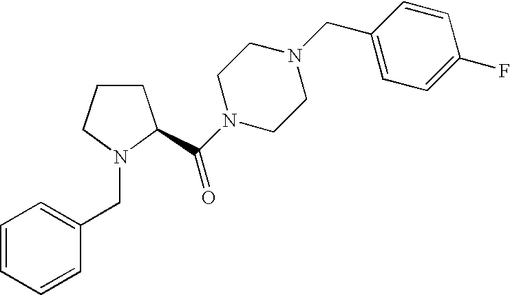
C1CCN(CC2=CC=CC=C2)C1C(N1CCN(CC2=CC=C(F)C=C2)CC1)=O
